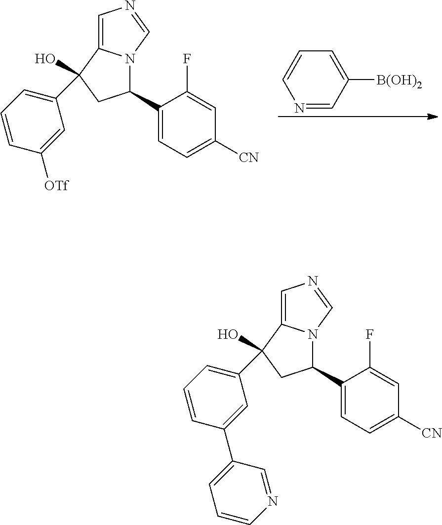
N1=CC([B(OH)2])=CC=C1.C1=C2N(C=N1)C(C1=CC=C([CN])C=C1F)CC2(C1=CC=CC([OTf])=C1)O.C1=C2N(C=N1)C(C1=CC=C([CN])C=C1F)CC2(C1=CC=CC(C2=CC=CN=C2)=C1)O
